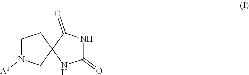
C1N([A1])CC2(C1)NC(=O)NC2=O
